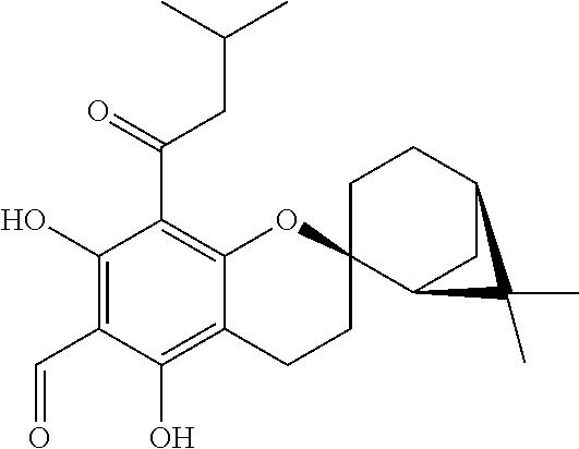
C12=C(C(=O)CC(C)C)C(O)=C(C=O)C(O)=C1CCC1(O2)C2CC(CC1)C2(C)C
